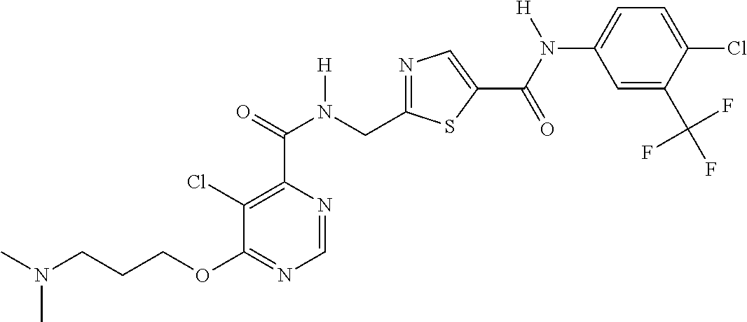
N1=C(CN(C(C2=C(Cl)C(OCCCN(C)C)=NC=N2)=O)[H])SC(C(=O)N(C2=CC=C(Cl)C(C(F)(F)F)=C2)[H])=C1
